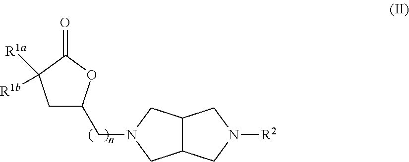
C1C(CN2CC3C(C2)CN([R2])C3)OC(=O)C1([R1a])[R1b]
